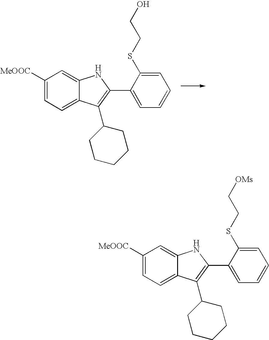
C1([MeOOC])=CC=C2C(=C1)NC(C1=CC=CC=C1SCCO)=C2C1CCCCC1.C1([MeOOC])=CC=C2C(=C1)NC(C1=CC=CC=C1SCC[OMs])=C2C1CCCCC1
